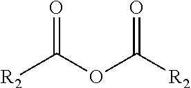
[R2]C(OC([R2])=O)=O
